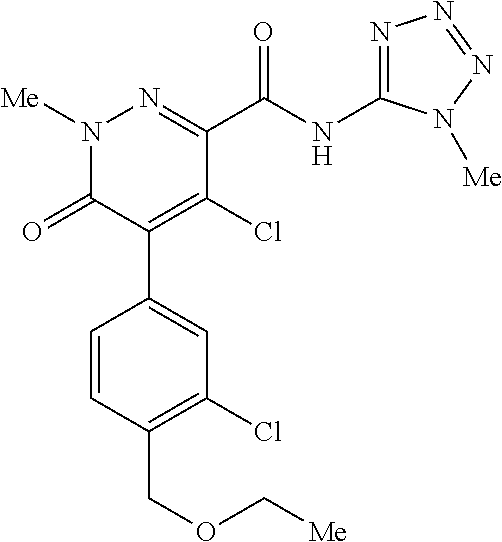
C1(C(NC2=NN=NN2[Me])=O)=NN([Me])C(=O)C(C2=CC(Cl)=C(COC[Me])C=C2)=C1Cl
